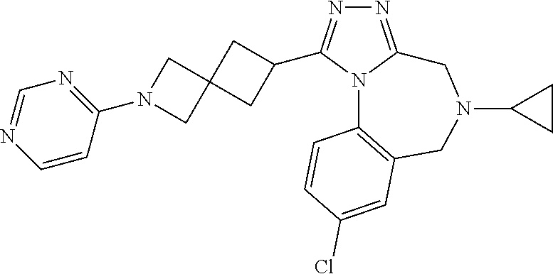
N1=C2N(C(C3CC4(C3)CN(C3=NC=NC=C3)C4)=N1)C1=C(CN(C3CC3)C2)C=C(Cl)C=C1
